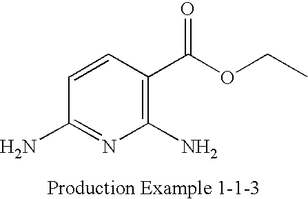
C1(N)=NC(N)=C(C(OCC)=O)C=C1
